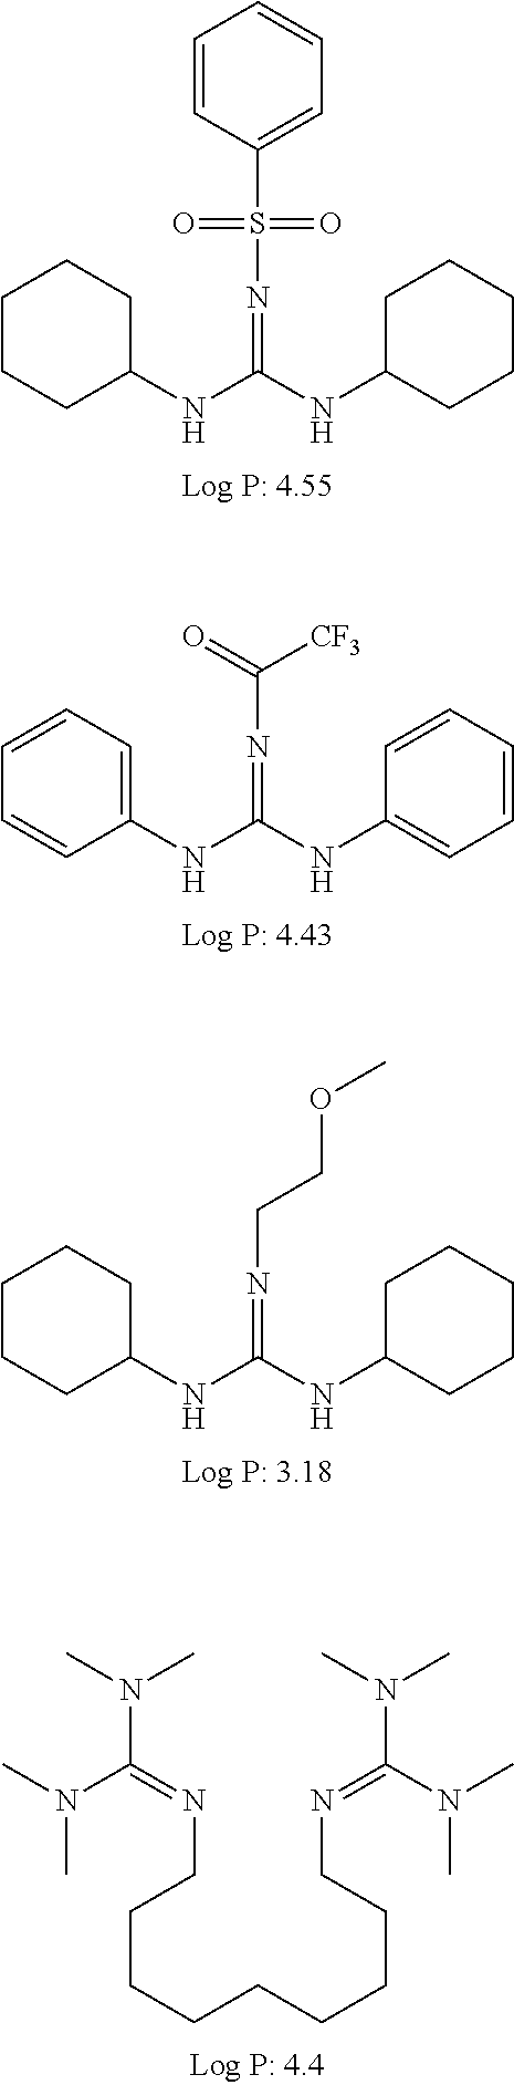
CN(C(N(C)C)=NCCCCCCCCCN=C(N(C)C)N(C)C)C.S(N=C(NC1CCCCC1)NC1CCCCC1)(C1=CC=CC=C1)(=O)=O.O=C([CF3])N=C(NC1=CC=CC=C1)NC1=CC=CC=C1.C(COC)N=C(NC1CCCCC1)NC1CCCCC1
